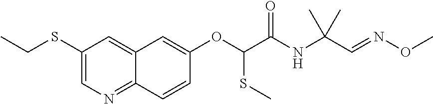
C1(SCC)=CN=C2C(=C1)C=C(OC(C(NC(C=NOC)(C)C)=O)SC)C=C2
